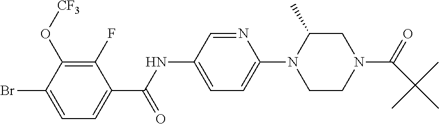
C1(F)=C(O[CF3])C(Br)=CC=C1C(NC1=CC=C(N2CCN(C(=O)C(C)(C)C)CC2C)N=C1)=O
